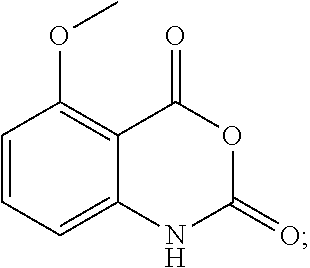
C1=CC=C2C(=C1OC)C(=O)OC(=O)N2
